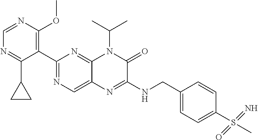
C1(C2=NC=C3C(=N2)N(C(C)C)C(=O)C(NCC2=CC=C(S(C)(=N)=O)C=C2)=N3)=C(OC)N=CN=C1C1CC1
